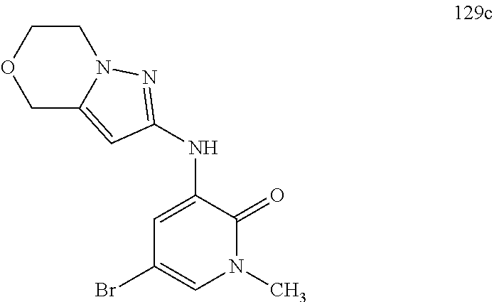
C1(NC2=NN3C(=C2)COCC3)=CC(Br)=CN(C)C1=O
